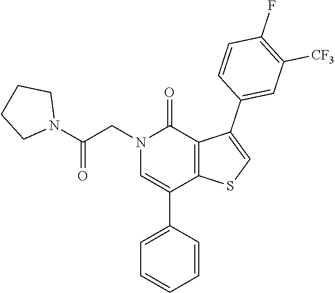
C1=CC(C2=CSC3=C2C(=O)N(CC(N2CCCC2)=O)C=C3C2=CC=CC=C2)=CC([CF3])=C1F
